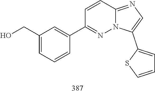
C12=NC=C(C3=CC=CS3)N1N=C(C1=CC(CO)=CC=C1)C=C2
